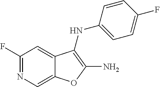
N1=C(F)C=C2C(=C1)OC(N)=C2NC1=CC=C(F)C=C1
